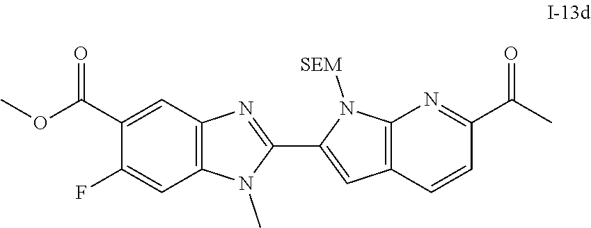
COC(C1=CC2=C(C=C1F)N(C)C(C1=CC3=C(N1[SEM])N=C(C(C)=O)C=C3)=N2)=O
